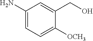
C1(N)=CC=C([OCH3])C(CO)=C1
